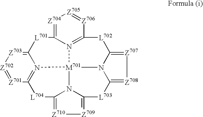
[Z704]1=C2N3=C([Z706]=[Z705]1)[L702]C1=[Z707][Z708]=C4N1[M701]31N3=C([Z701]=[Z702][Z703]=C3[L701]2)[L704]C2=[Z710][Z709]=C([L703]4)N12
